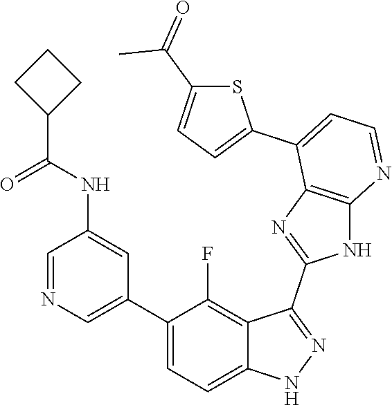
C1=NC=C(C2=CC=C3C(=C2F)C(C2=NC4=C(N2)N=CC=C4C2=CC=C(C(=O)C)S2)=NN3)C=C1NC(=O)C1CCC1
